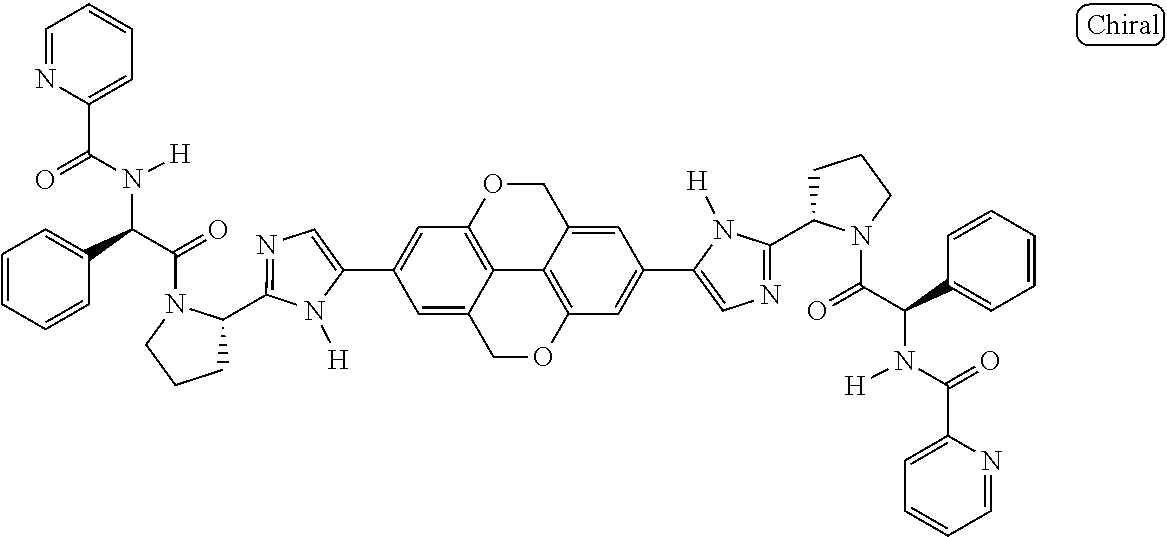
C1(C2=CC3=C4C(=C2)COC2=C4C(=CC(C4=CN=C(C5CCCN5C(=O)C(C5=CC=CC=C5)N([H])C(=O)C5=CC=CC=N5)N4[H])=C2)CO3)=CN=C(C2CCCN2C(=O)C(C2=CC=CC=C2)N([H])C(=O)C2=CC=CC=N2)N1[H]
